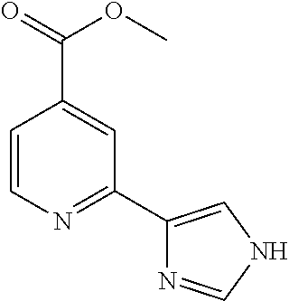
C1=CN=C(C2=CNC=N2)C=C1C(OC)=O
